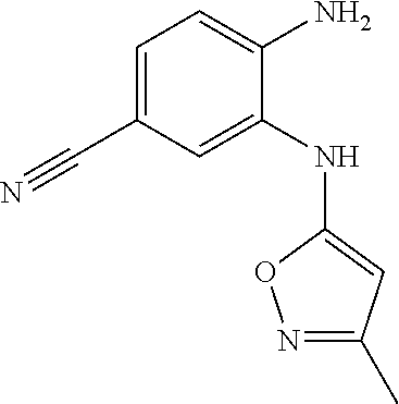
C1=C(C#N)C=C(NC2=CC(C)=NO2)C(N)=C1
